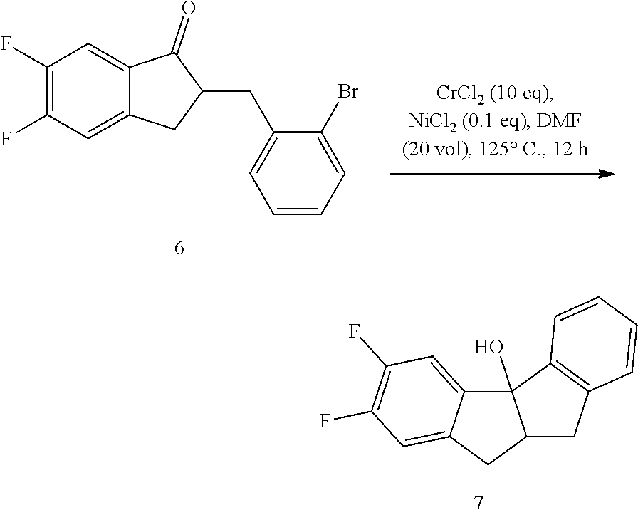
C1(F)=C(F)C=C2C(=C1)C(=O)C(CC1=CC=CC=C1Br)C2.C12(O)C3=CC(F)=C(F)C=C3CC1CC1=C2C=CC=C1
